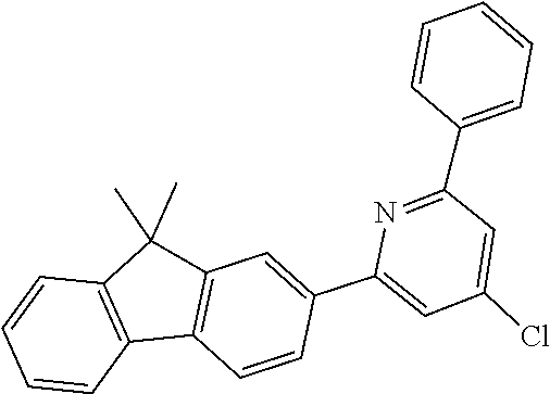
C1=CC2=C(C=C1)C(C)(C)C1=C2C=CC(C2=CC(Cl)=CC(C3=CC=CC=C3)=N2)=C1
